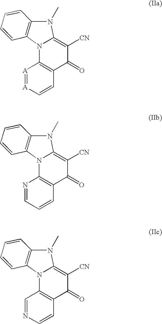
[A]1=[A]C=CC2=C1N1C(=C([CN])C2=O)N(C)C2=C1C=CC=C2.N1=CC=CC2=C1N1C(=C([CN])C2=O)N(C)C2=C1C=CC=C2.C1=NC=CC2=C1N1C(=C([CN])C2=O)N(C)C2=C1C=CC=C2
